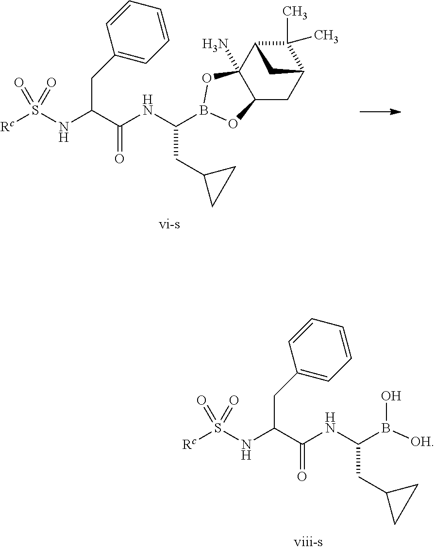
C12(N)C(CC3C(C)(C)C1C3)OB(C(NC(C(NS([Rc])(=O)=O)CC1=CC=CC=C1)=O)CC1CC1)O2.OB([OH])C(NC(C(NS([Rc])(=O)=O)CC1=CC=CC=C1)=O)CC1CC1
